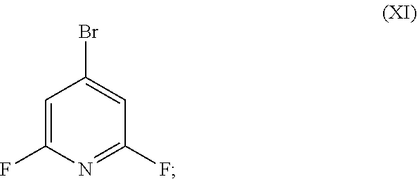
C1=C(F)N=C(F)C=C1Br
